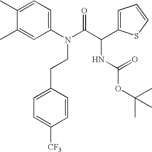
C1(C)=CC(N(C(C(NC(OC(C)(C)C)=O)C2=CC=CS2)=O)CCC2=CC=C([CF3])C=C2)=CC=C1C
